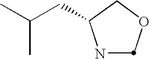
N1C(CC(C)C)COC1
